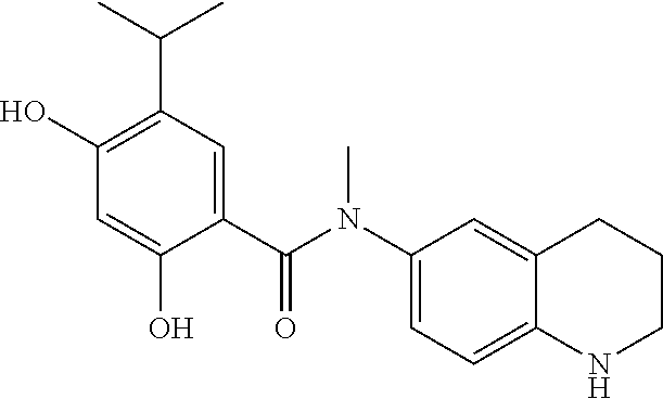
C1(O)=C(C(C)C)C=C(C(N(C2=CC=C3C(=C2)CCCN3)C)=O)C(O)=C1
